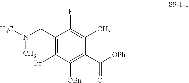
C1(CN(C)C)=C(Br)C([OBn])=C(C([OPh])=O)C(C)=C1F
